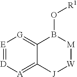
[E]1=[D][A]=C2C(=[G]1)B(O[R1])[M][W][J]2
